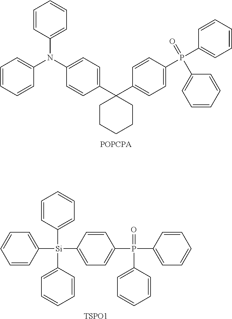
C1=CC=CC(N(C2=CC=C(C3(C4=CC=C(P(C5=CC=CC=C5)(=O)C5=CC=CC=C5)C=C4)CCCCC3)C=C2)C2=CC=CC=C2)=C1.[TSPO1].C1=CC=C([Si](C2=CC=C(P(C3=CC=CC=C3)(C3=CC=CC=C3)=O)C=C2)(C2=CC=CC=C2)C2=CC=CC=C2)C=C1
